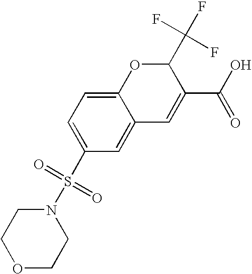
C1(C(O)=O)=CC2=CC(S(N3CCOCC3)(=O)=O)=CC=C2OC1C(F)(F)F
